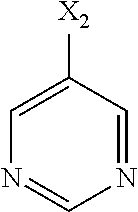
N1=CC([X2])=CN=C1
